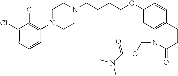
C1(Cl)=CC=CC(N2CCN(CCCCOC3=CC4=C(C=C3)CCC(=O)N4COC(N(C)C)=O)CC2)=C1Cl
